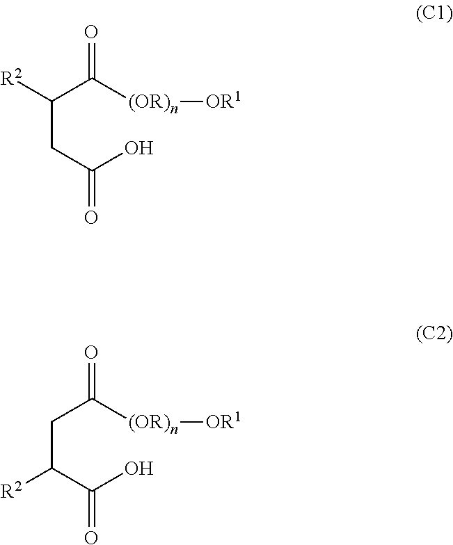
C(C(C([(OR)n][OR1])=O)[R2])C(O)=O.C(CC([(OR)n][OR1])=O)(C(O)=O)[R2]
